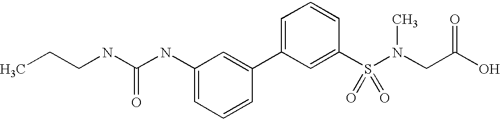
C(NC(NC1=CC=CC(C2=CC=CC(S(N(CC(O)=O)C)(=O)=O)=C2)=C1)=O)CC
